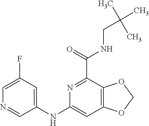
C1=C(F)C=C(NC2=CC3=C(C(C(=O)NCC(C)(C)C)=N2)OCO3)C=N1
